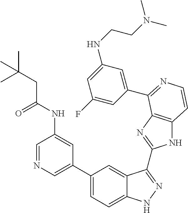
C1(C2=CN=CC(NC(CC(C)(C)C)=O)=C2)=CC=C2C(=C1)C(C1=NC3=C(N1)C=CN=C3C1=CC(NCCN(C)C)=CC(F)=C1)=NN2
